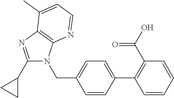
C1=CC(C2=C(C(=O)O)C=CC=C2)=CC=C1CN1C(C2CC2)=NC2=C1N=CC=C2C
